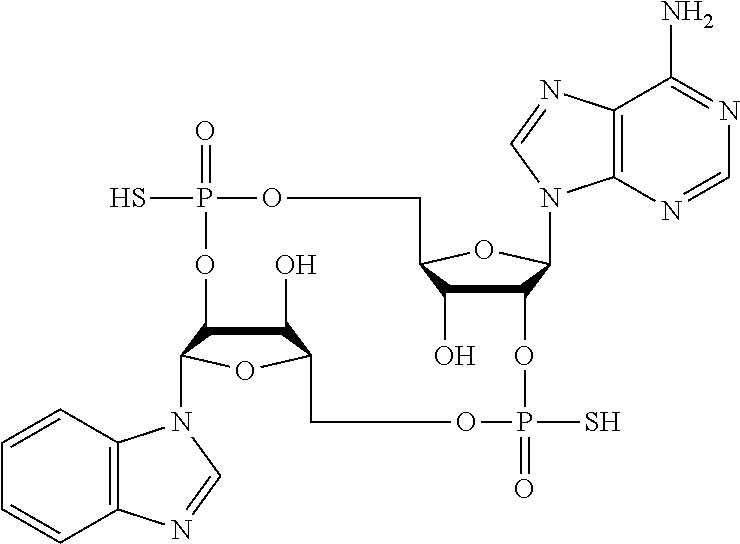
C1(O)C2C(N3C4=C(C=CC=C4)N=C3)OC1COP(=O)(S)OC1C(O)C(OC1N1C3=C(C(N)=NC=N3)N=C1)COP(=O)(S)O2
